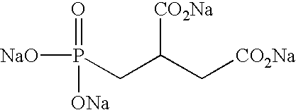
P(CC(C[CO2Na])[CO2Na])([NaO])(=O)[ONa]
